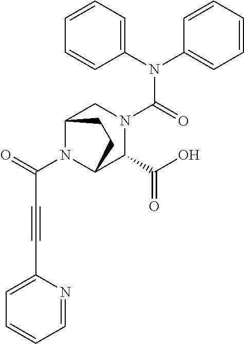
C1(N(C2=CC=CC=C2)C(=O)N2CC3N(C(=O)C#CC4=CC=CC=N4)C(C2C(O)=O)CC3)=CC=CC=C1
